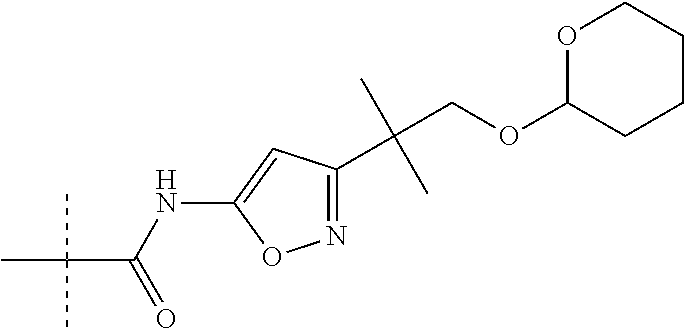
C(C(C)(C)C)(=O)NC1=CC(C(COC2CCCCO2)(C)C)=NO1
